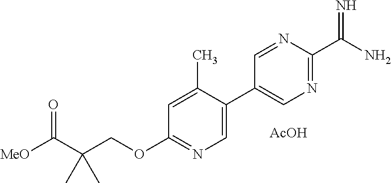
C1=C(C2=CN=C(C(N)=N)N=C2)C(C)=CC(OCC(C([MeO])=O)(C)C)=N1.[AcOH]
